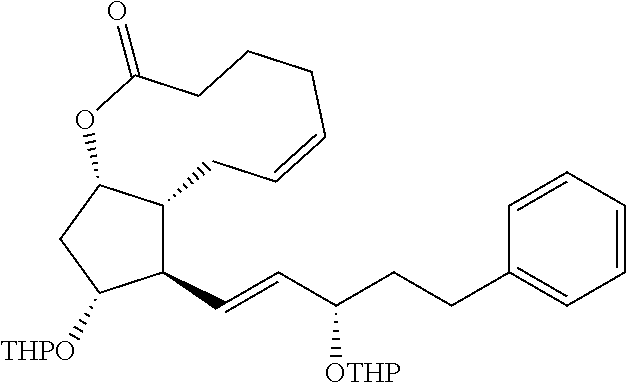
C1(C=CC(CCC2=CC=CC=C2)[OTHP])C2C(CC1[THPO])OC(=O)CCCC=CC2
